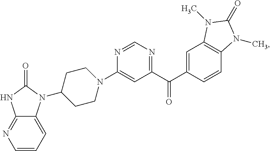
N1=CN=C(C(C2=CC3=C(C=C2)N(C)C(=O)N3C)=O)C=C1N1CCC(N2C3=CC=CN=C3NC2=O)CC1
